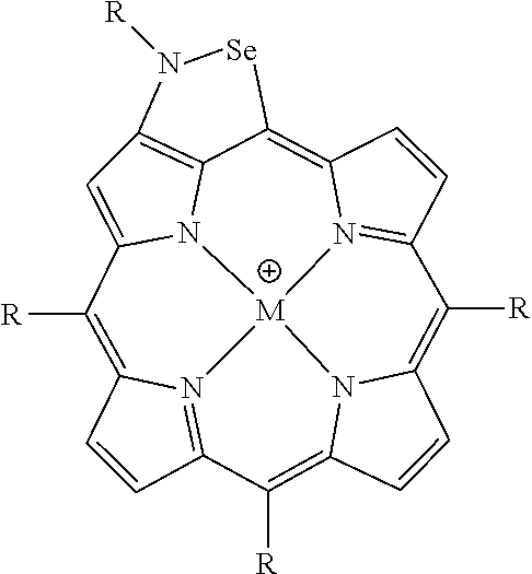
C1=CC2=N3C1=C([R])C1=CC4=C5N1[M]31N3=C(C=CC3=C5[Se]N4[R])C([R])=C3C=CC(=C2[R])N31
